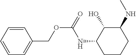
C1=CC=CC=C1COC(=O)NC1CCCC(NC)C1O
